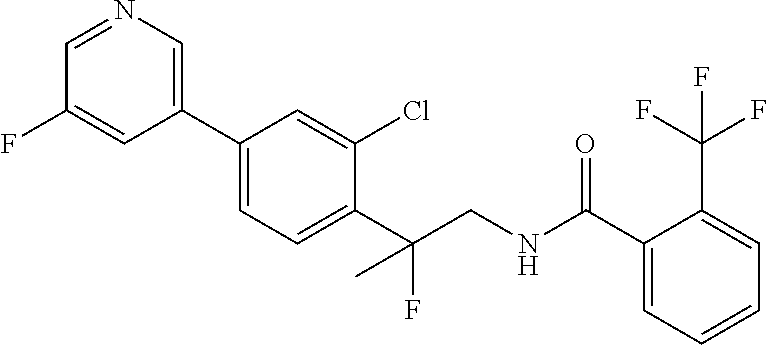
C1(C2=CC=C(C(CNC(C3=CC=CC=C3C(F)(F)F)=O)(C)F)C(Cl)=C2)=CN=CC(F)=C1
